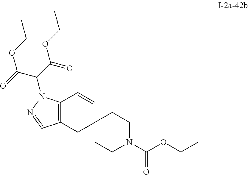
C12(CCN(C(OC(C)(C)C)=O)CC1)C=CC1=C(C2)C=NN1C(C(OCC)=O)C(=O)OCC
